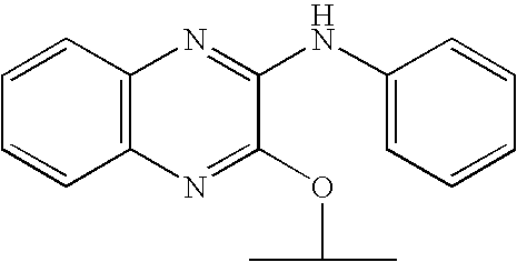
C12=C(C=CC=C1)N=C(NC1=CC=CC=C1)C(OC(C)C)=N2
